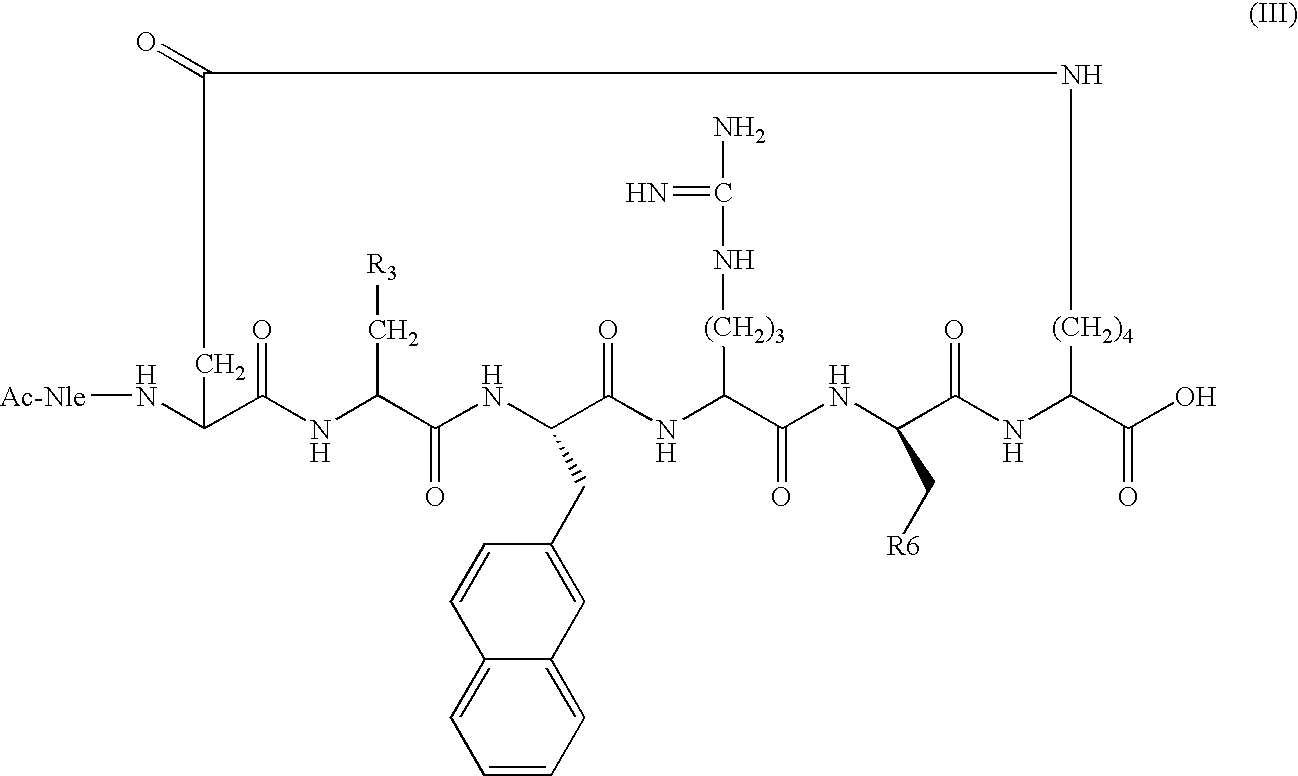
N(C1C(=O)NC(C[R3])C(=O)NC(CC2=CC3=CC=CC=C3C=C2)C(=O)NC([(CH2)3]NC(=N)N)C(=O)NC(C[R6])C(=O)NC(C(O)=O)[(CH2)4]NC(=O)C1)[Ac-Nle]
